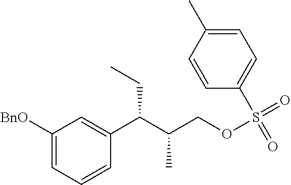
C1([BnO])=CC=CC(C(C(COS(C2=CC=C(C)C=C2)(=O)=O)C)CC)=C1
